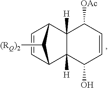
C1=CC2C3([H])C([H])(C1C2[(RQ)2])C([OAc])C=CC3O
